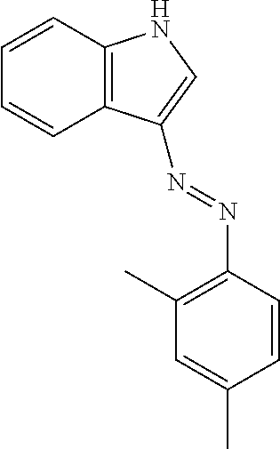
C1=CC2=C(C=C1)C(N=NC1=C(C)C=C(C)C=C1)=CN2
